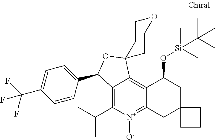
C12=C(C(C)C)[N+]([O-])=C3C(=C1C1(OC2C2=CC=C(C(F)(F)F)C=C2)CCOCC1)C(O[Si](C)(C)C(C)(C)C)CC1(C3)CCC1
